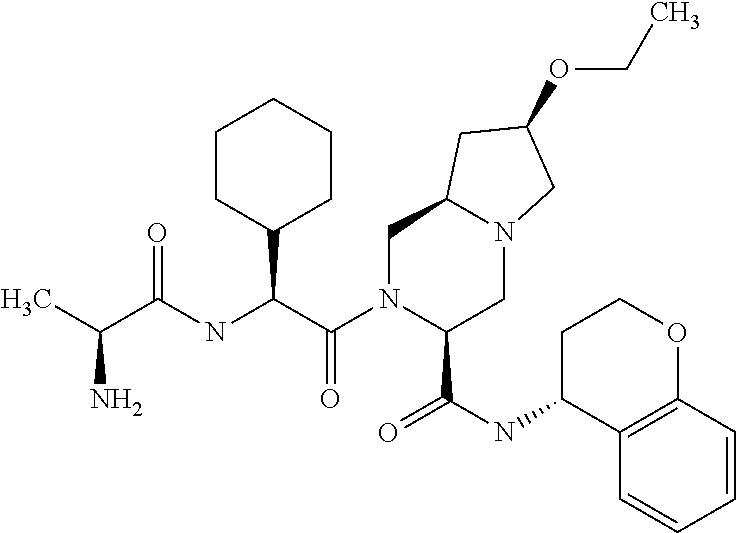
C(C(=O)NC(C(N1C(C(NC2C3=C(OCC2)C=CC=C3)=O)CN2C(C1)CC(OCC)C2)=O)C1CCCCC1)(C)N
